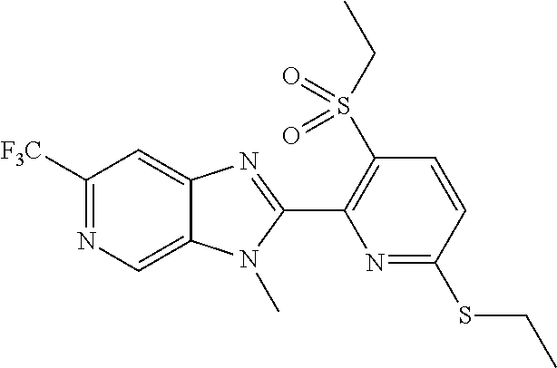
C1([F3C])=NC=C2C(=C1)N=C(C1=C(S(CC)(=O)=O)C=CC(SCC)=N1)N2C
